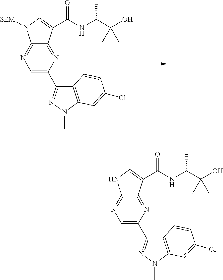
C1(C2=NN(C)C3=C2C=CC(Cl)=C3)=CN=C2C(=N1)C(C(NC(C(O)(C)C)C)=O)=CN2[SEM].C1(C2=NN(C)C3=C2C=CC(Cl)=C3)=CN=C2C(=N1)C(C(NC(C(O)(C)C)C)=O)=CN2
